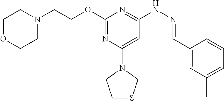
N1(CCOC2=NC(N3CCSC3)=CC(NN=CC3=CC(C)=CC=C3)=N2)CCOCC1
